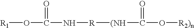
[R1]OC(=O)N[R][(NH]C(=O)O[R2)n]
